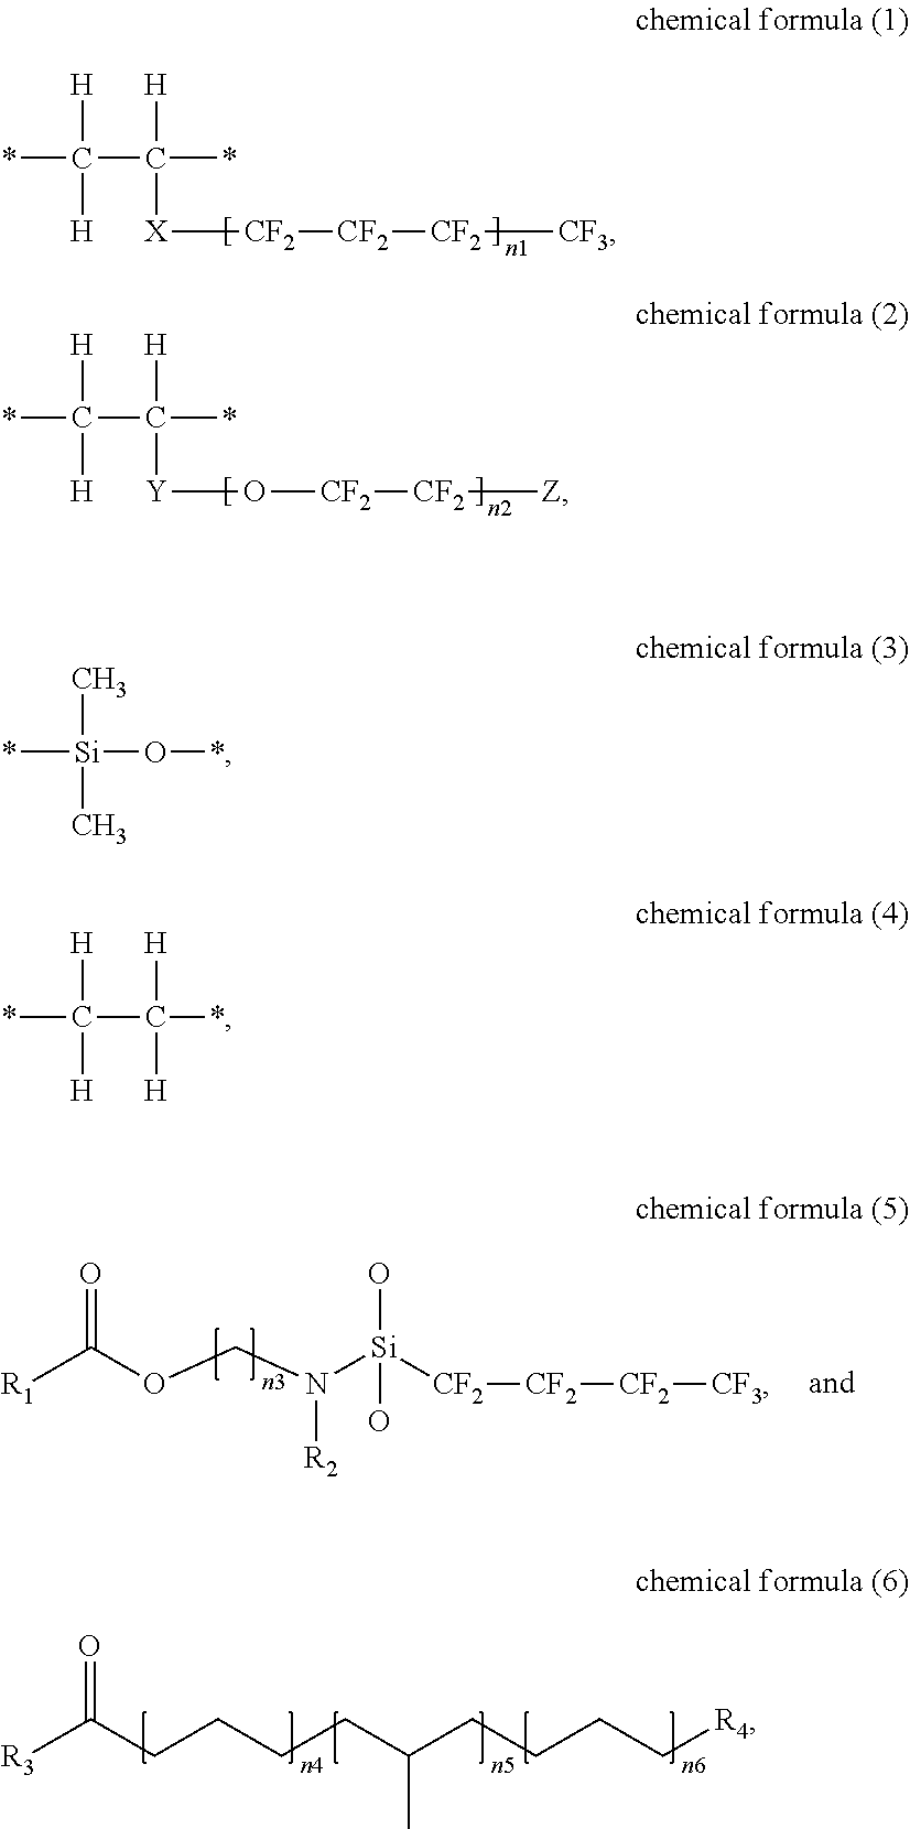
[H]C([H])(*)C(*)([H])[X][CF2][CF2][CF2][CF3].[H]C([H])(*)C(*)([H])[Y]O[CF2][CF2][Z].C[Si](C)(*)O*.[R1]C(OCN([Si]([CF2][CF2][CF2][CF3])(O)O)[R2])=O.[R3]C(CCCCC(CCCC[R4])C)=O.[H]C([H])(*)C(*)([H])[H]
